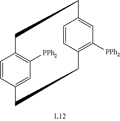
C1=CC2=CC([PPh2])=C1CCC1=CC([PPh2])=C(C=C1)CC2
